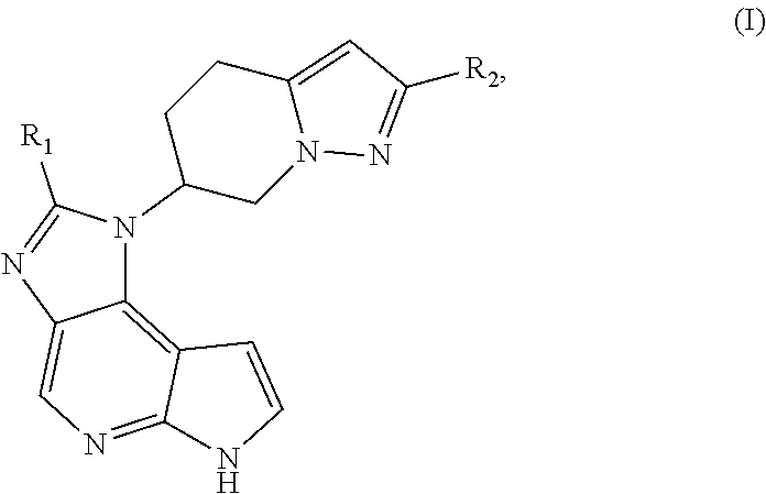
C12=C3C(=NC=C1N=C([R1])N2C1CN2C(=CC([R2])=N2)CC1)NC=C3
